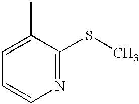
N1=C(SC)C(C)=CC=C1
